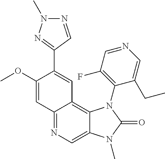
C12=NC=C3C(=C1C=C(C1=NN(C)N=C1)C(OC)=C2)N(C1=C(F)C=NC=C1CC)C(=O)N3C
